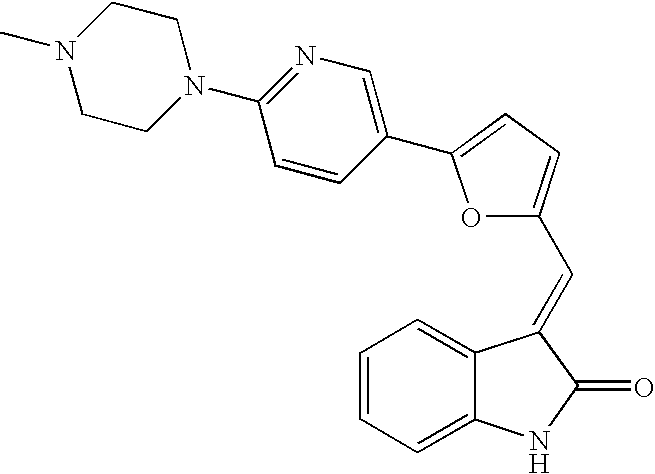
C1=CC=C2C(=C1)C(=CC1=CC=C(C3=CN=C(N4CCN(C)CC4)C=C3)O1)C(=O)N2
